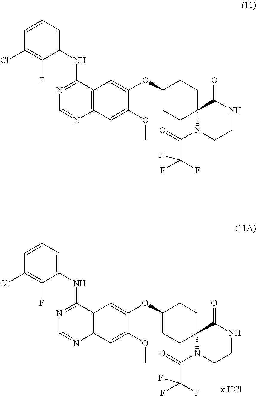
C1=CC=C(NC2=NC=NC3=C2C=C(OC2CCC4(CC2)N(C(=O)C(F)(F)F)CCNC4=O)C(OC)=C3)C(F)=C1Cl.C1=CC=C(NC2=NC=NC3=C2C=C(OC2CCC4(CC2)N(C(=O)C(F)(F)F)CCNC4=O)C(OC)=C3)C(F)=C1Cl
